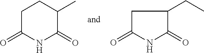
C1C(=O)NC(=O)C(C)C1.C1C(=O)NC(=O)C1CC
